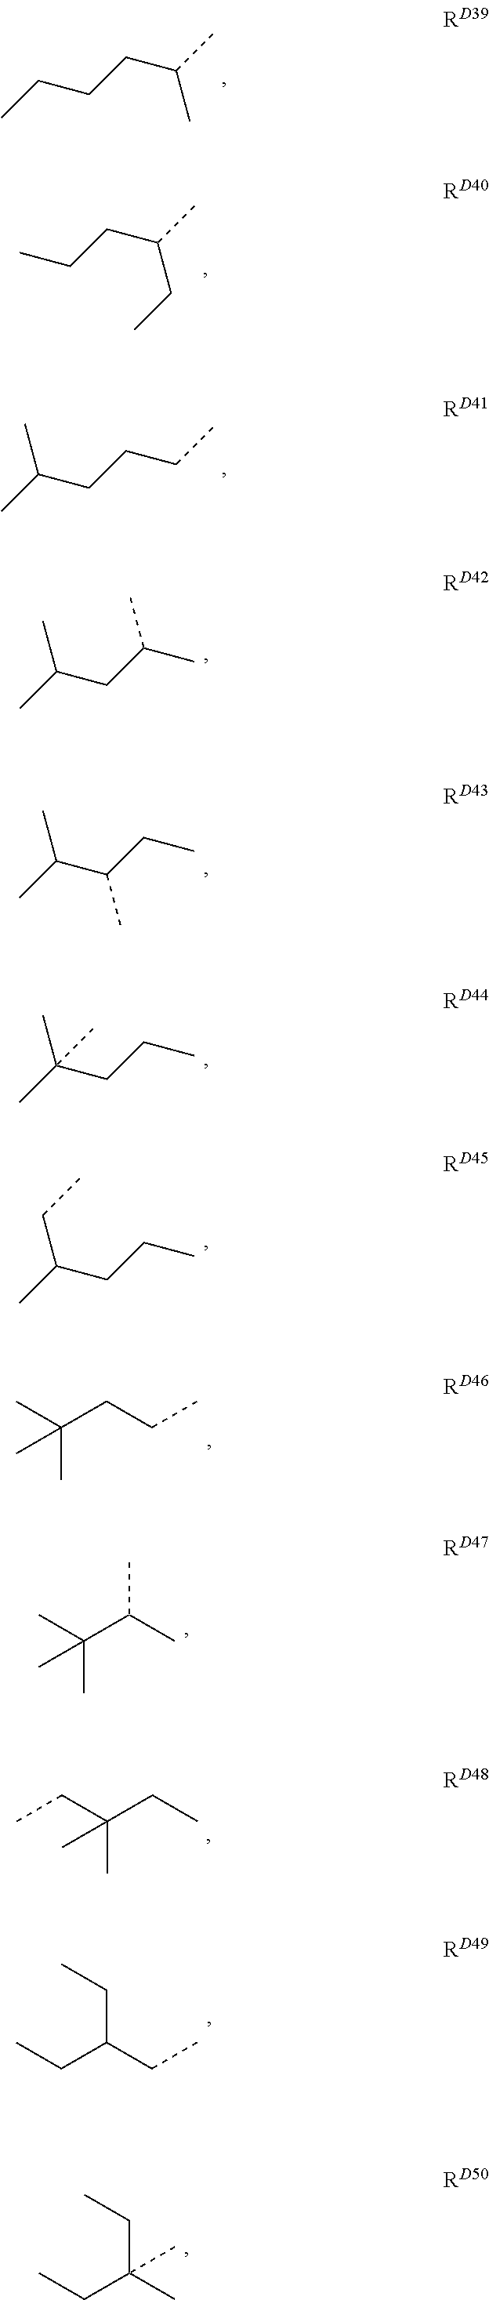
CCCCC(C)C.CC(CCCC)C.CC(CC(C)C)C.CC(C(CC)C)C.CC(CCC)(C)C.CC(CCC)(C)C.CC(C(C)C)(C)C.CCC(CC)(C)C.CCC(CC)CC.CCC(C)(CC)C.CCCC(C)CC.CC(CCC)CC
